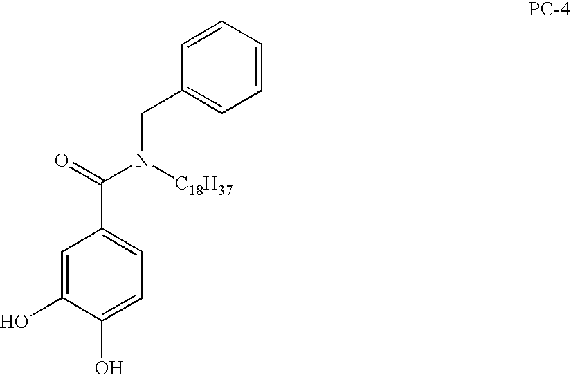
C1=CC=CC(CN(C(=O)C2=CC=C(O)C(O)=C2)[C18H37])=C1
